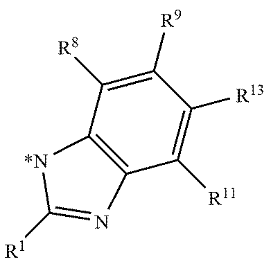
C12=C(C([R11])=C([R13])C([R9])=C1[R8])N=C([R1])[*N]2
